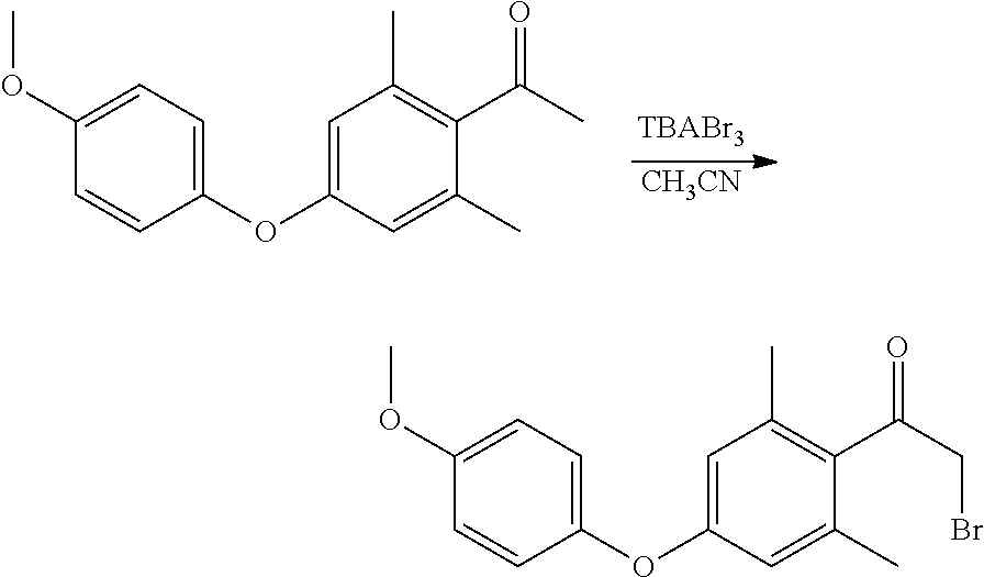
C1(OC2=CC(C)=C(C(C)=O)C(C)=C2)=CC=C(OC)C=C1.[CH3CN].C1(OC2=CC(C)=C(C(CBr)=O)C(C)=C2)=CC=C(OC)C=C1
